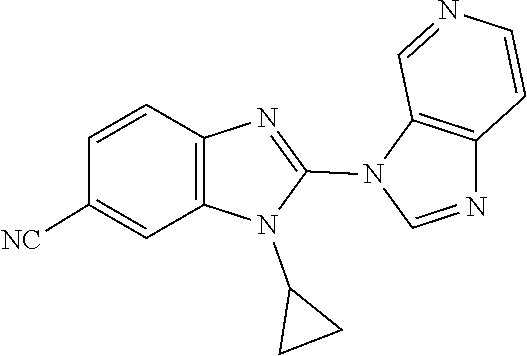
N1(C2=NC3=C(N2C2CC2)C=C([NC])C=C3)C=NC2=C1C=NC=C2
